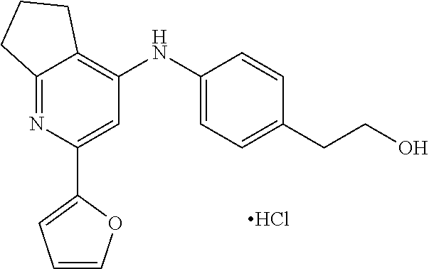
C12=NC(C3=CC=CO3)=CC(NC3=CC=C(CCO)C=C3)=C1CCC2.Cl
